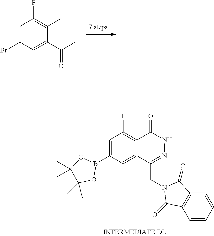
C12=C(F)C=C(B3OC(C)(C)C(C)(C)O3)C=C1C(CN1C(=O)C3=C(C=CC=C3)C1=O)=NNC2=O.C1(C)=C(F)C=C(Br)C=C1C(=O)C
